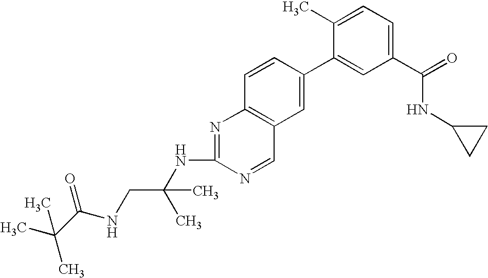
C1(C(=O)NC2CC2)=CC=C(C)C(C2=CC3=C(C=C2)N=C(NC(CNC(C(C)(C)C)=O)(C)C)N=C3)=C1
